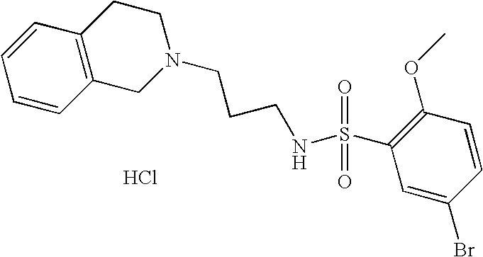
C1=CC2=C(C=C1)CCN(CCCNS(C1=C(OC)C=CC(Br)=C1)(=O)=O)C2.Cl
